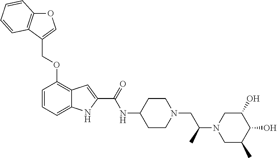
O1C2=C(C(COC3=C4C(=CC=C3)NC(C(=O)NC3CCN(CC(C)N5CC(C)C(O)C(O)C5)CC3)=C4)=C1)C=CC=C2
